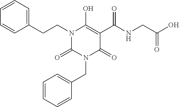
C(N1C(=O)N(CC2=CC=CC=C2)C(=O)C(C(NCC(O)=O)=O)=C1O)CC1=CC=CC=C1
